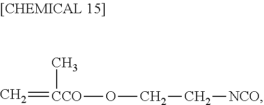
C=[CCO](C)OCC[NCO]
